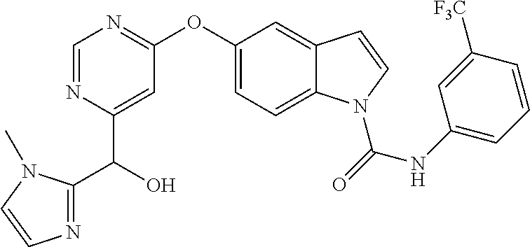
C1=NC(C(O)C2=NC=CN2C)=CC(OC2=CC=C3C(=C2)C=CN3C(=O)NC2=CC=CC([F3C])=C2)=N1
